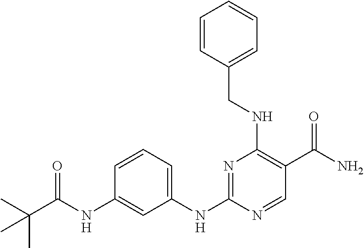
C1(NC2=NC(NCC3=CC=CC=C3)=C(C(=O)N)C=N2)=CC=CC(NC(=O)C(C)(C)C)=C1
